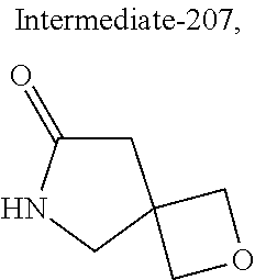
C1C(=O)NCC12COC2
